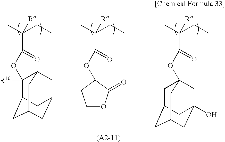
C1([R10])(OC(C(C)(CC)[R])=O)C2CC3CC(CC1C3)C2.C1C2CC3CC(O)(CC1(OC(C(C)(CC)[R])=O)C3)C2.C1OC(=O)C(OC(C(C)(CC)[R])=O)C1
